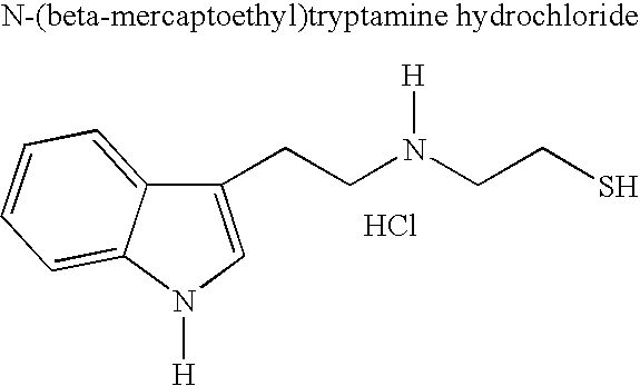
C1(CCN([H])CCS)=CN([H])C2=CC=CC=C12.Cl
